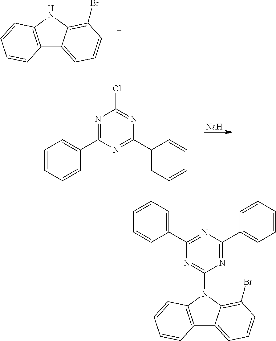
C12=C(NC3=C(Br)C=CC=C13)C=CC=C2.[Na].N1=C(C2=CC=CC=C2)N=C(C2=CC=CC=C2)N=C1Cl.C12=C(N(C3=NC(C4=CC=CC=C4)=NC(C4=CC=CC=C4)=N3)C3=C(Br)C=CC=C13)C=CC=C2
